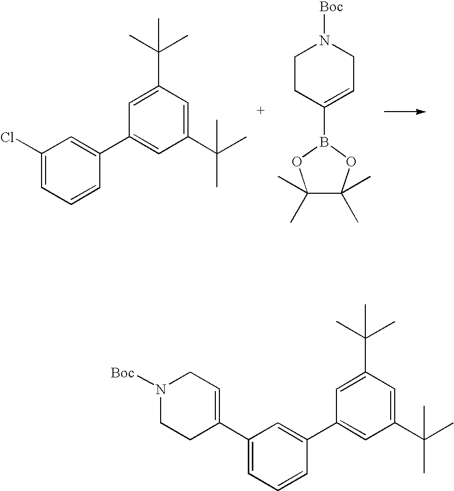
C1(Cl)=CC=CC(C2=CC(C(C)(C)C)=CC(C(C)(C)C)=C2)=C1.C1(C)(C)C(C)(C)OB(C2=CCN([Boc])CC2)O1.C1(C2=CCN([Boc])CC2)=CC=CC(C2=CC(C(C)(C)C)=CC(C(C)(C)C)=C2)=C1
